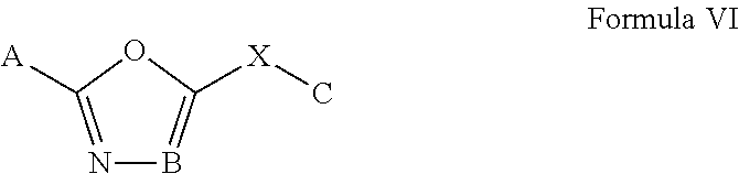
N1=C([A])OC([X]C)=B1
